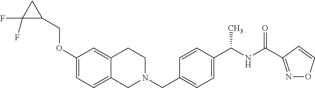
C1(OCC2CC2(F)F)=CC=C2C(=C1)CCN(CC1=CC=C(C(NC(=O)C3=NOC=C3)C)C=C1)C2
